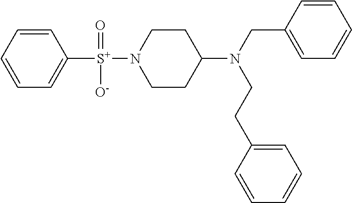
C1CC(N(CC2=CC=CC=C2)CCC2=CC=CC=C2)CCN1[S+]([O-])(C1=CC=CC=C1)=O
